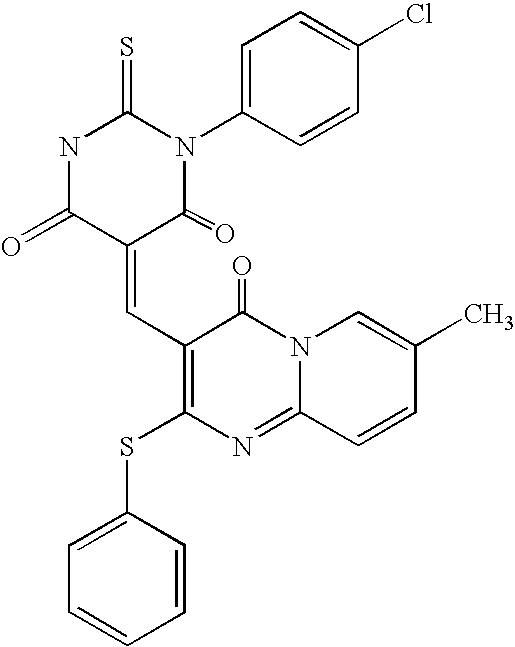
S=C1NC(=O)C(=CC2=C(SC3=CC=CC=C3)N=C3N(C2=O)C=C(C)C=C3)C(=O)N1C1=CC=C(Cl)C=C1
